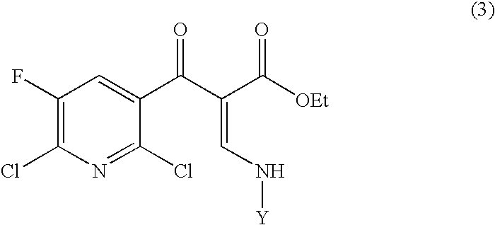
C1(F)=C(Cl)N=C(Cl)C(C(C(C([OEt])=O)=CN[Y])=O)=C1
